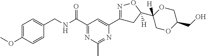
C1=C(OC)C=CC(CNC(C2=NC(C)=NC(C3=NOC(C4([H])OCC(CO)OC4)([H])C3)=C2)=O)=C1
